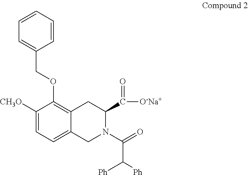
C1=CC=CC(COC2=C3C(=CC=C2[CH3O])CN(C(=O)C([Ph])[Ph])C(C(=O)[O-Na+])C3)=C1
